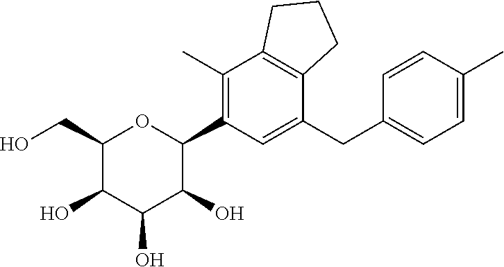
C1(C)=C(C2OC(CO)C(O)C(O)C2O)C=C(CC2=CC=C(C)C=C2)C2=C1CCC2
